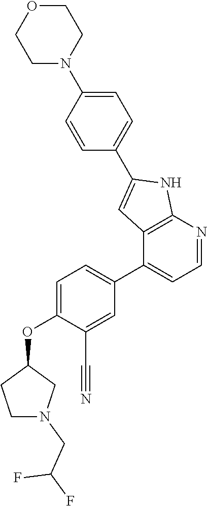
C1=C(OC2CCN(CC(F)F)C2)C(C#N)=CC(C2=CC=NC3=C2C=C(C2=CC=C(N4CCOCC4)C=C2)N3)=C1
